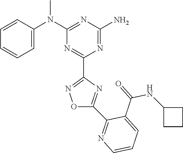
C1=CC(N(C2=NC(N)=NC(C3=NOC(C4=NC=CC=C4C(=O)NC4CCC4)=N3)=N2)C)=CC=C1
